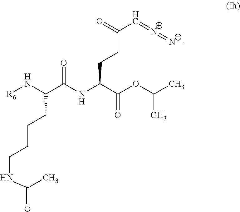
[R6]NC(C(NC(C(OC(C)C)=O)CCC(=O)C=[N+]=[N-])=O)CCCCNC(C)=O.[H]
